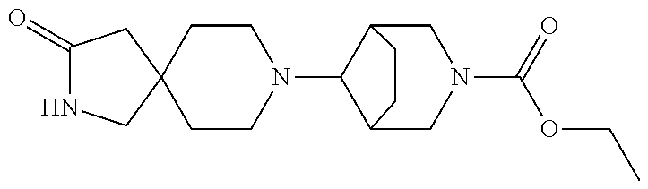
C1(=O)NCC2(C1)CCN(C1C3CN(C(=O)OCC)CC1CC3)CC2
